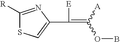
C1([R])=NC(C(=C([A])OB)[E])=CS1
